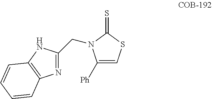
C1([Ph])=CSC(=S)N1CC1=NC2=C(N1)C=CC=C2
